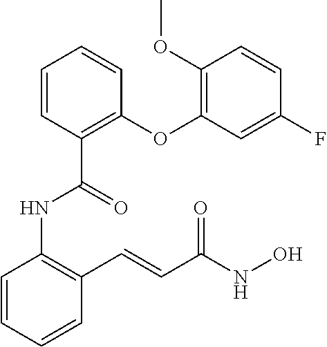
C1=CC(NC(=O)C2=C(OC3=C(OC)C=CC(F)=C3)C=CC=C2)=C(C=CC(NO)=O)C=C1
